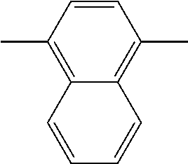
CC1=C2C(=C(C)C=C1)C=CC=C2
